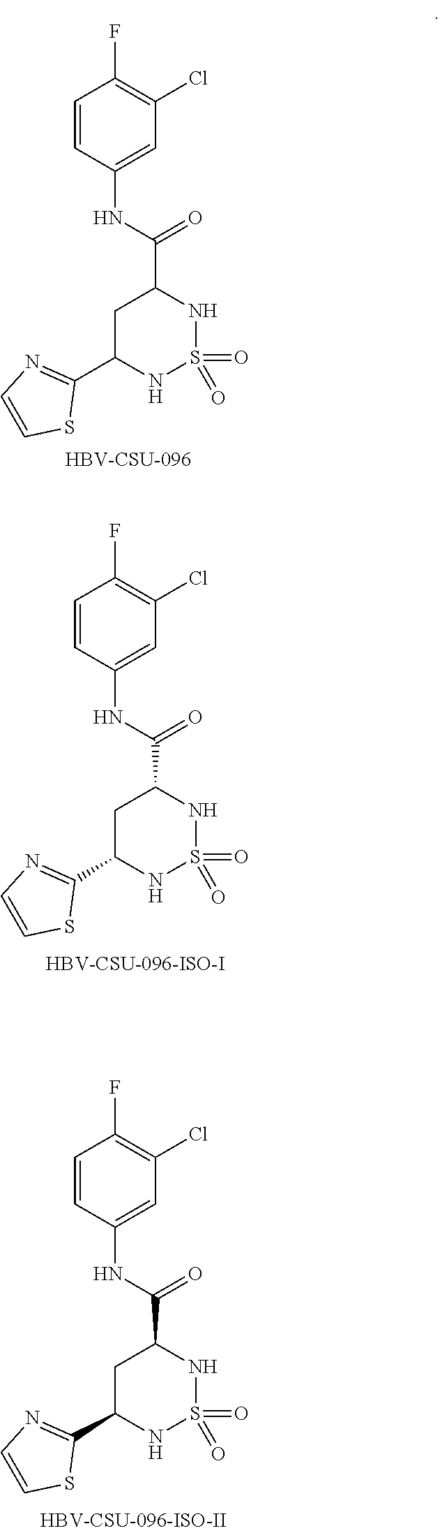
O=S1(=O)NC(C(=O)NC2=CC(Cl)=C(F)C=C2)CC(C2=NC=CS2)N1.[HBV-CSU-096].O=S1(=O)NC(C(=O)NC2=CC(Cl)=C(F)C=C2)CC(C2=NC=CS2)N1.O=S1(=O)NC(C(=O)NC2=CC(Cl)=C(F)C=C2)CC(C2=NC=CS2)N1
